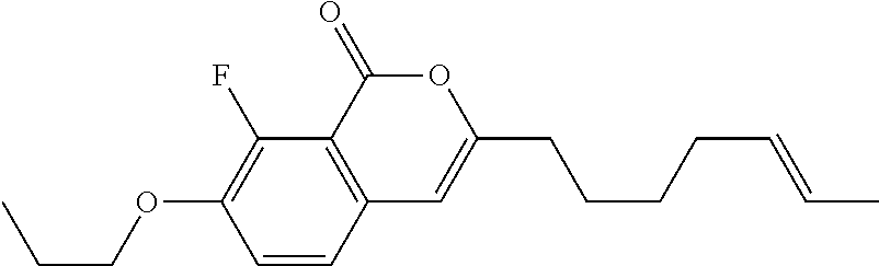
C1=CC2=C(C(F)=C1OCCC)C(=O)OC(CCCCC=CC)=C2
